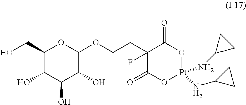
C1(CO)C(O)C(O)C(O)C(OCCC2(F)C(=O)O[Pt](NC3CC3)(NC3CC3)OC2=O)O1
